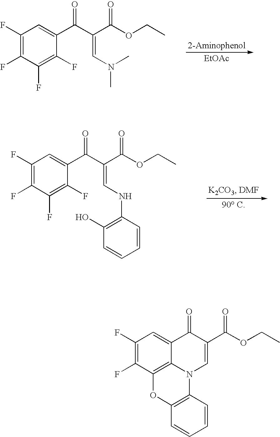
C1(F)=C(F)C2=C3C(=C1)C(=O)C(C(OCC)=O)=CN3C1=C(O2)C=CC=C1.C1(F)=C(F)C(F)=C(F)C(C(C(C(OCC)=O)=CN(C)C)=O)=C1.[EtOAc].C1(F)=C(F)C(F)=C(F)C(C(C(C(OCC)=O)=CNC2=C(O)C=CC=C2)=O)=C1
